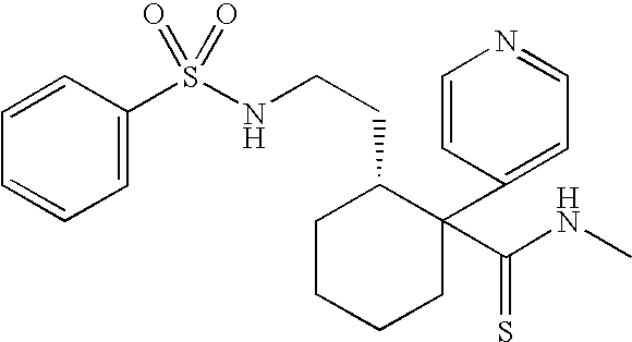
C1=CC=C(S(NCCC2CCCCC2(C(NC)=S)C2=CC=NC=C2)(=O)=O)C=C1
